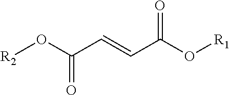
O(C(C=CC(O[R1])=O)=O)[R2]
